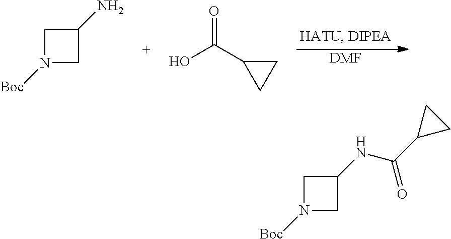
[DMF].C1N([Boc])CC1N.OC(C1CC1)=O.C1N([Boc])CC1NC(C1CC1)=O
